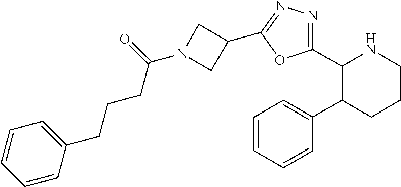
C1(C2=NN=C(C3CN(C(CCCC4=CC=CC=C4)=O)C3)O2)C(C2=CC=CC=C2)CCCN1
